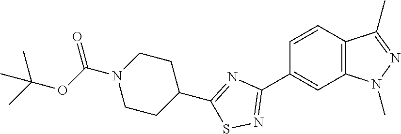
C1=CC2=C(C=C1C1=NSC(C3CCN(C(OC(C)(C)C)=O)CC3)=N1)N(C)N=C2C
